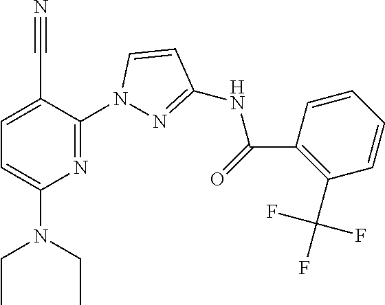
C1=C(C#N)C(N2N=C(NC(C3=C(C(F)(F)F)C=CC=C3)=O)C=C2)=NC(N(CC)CC)=C1
